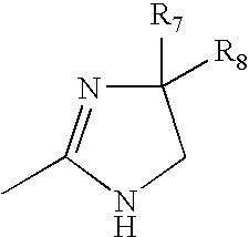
C1([R7])([R8])N=C(C)NC1
